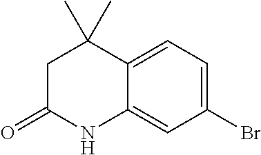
C12=CC=C(Br)C=C1NC(=O)CC2(C)C
